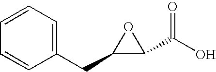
C1(CC2=CC=CC=C2)C(C(O)=O)O1
